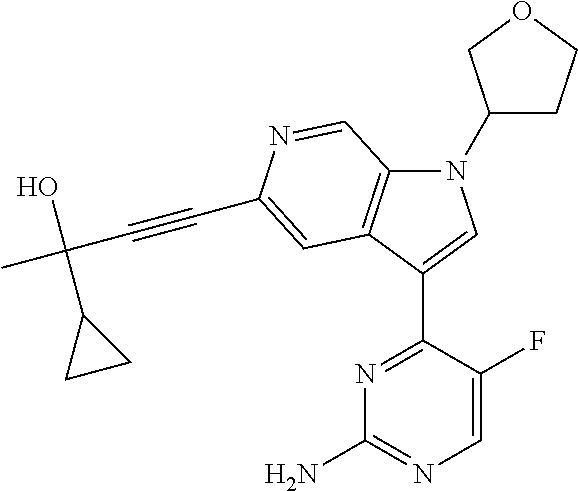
N1(C2CCOC2)C2=C(C(C3=NC(N)=NC=C3F)=C1)C=C(C#CC(C)(O)C1CC1)N=C2
